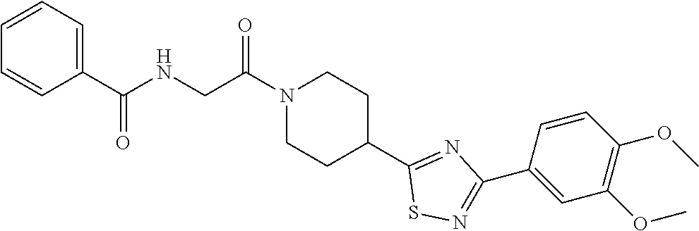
N1(C(CNC(C2=CC=CC=C2)=O)=O)CCC(C2=NC(C3=CC(OC)=C(OC)C=C3)=NS2)CC1
